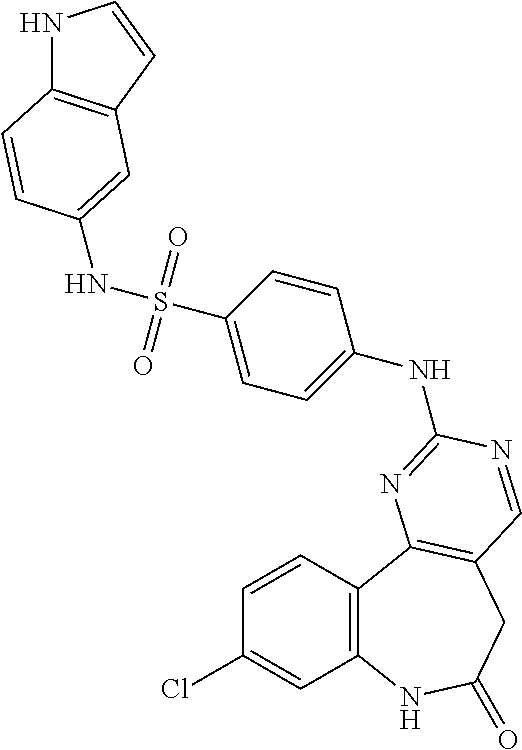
C1=CC2=C(C=C1Cl)NC(=O)CC1=C2N=C(NC2=CC=C(S(=O)(=O)NC3=CC4=C(NC=C4)C=C3)C=C2)N=C1
